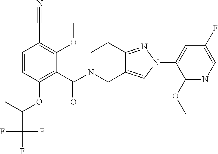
C1=C(F)C=C(N2N=C3C(=C2)CN(C(=O)C2=C(OC(C(F)(F)F)C)C=CC(C#N)=C2OC)CC3)C(OC)=N1
